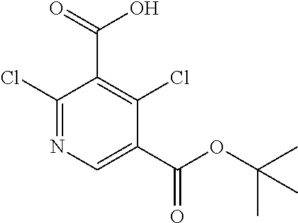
C1(Cl)=NC=C(C(OC(C)(C)C)=O)C(Cl)=C1C(O)=O
